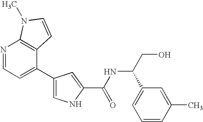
N1=CC=C(C2=CNC(C(NC(CO)C3=CC=CC(C)=C3)=O)=C2)C2=C1N(C)C=C2
